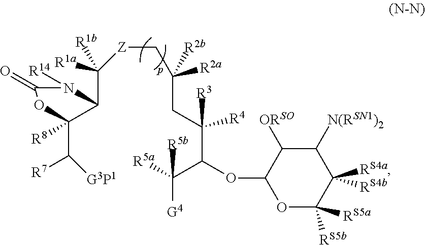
[RS5b]C1([RS5a])OC(OC(C([R5a])([G4])[R5b])C([R4])([R3])CC([R2a])([R2b])C[Z]C([R1a])([R1b])C2C(C([R7])[G3P1])([R8])OC(=O)N2[R14])C([ORSO])C([N(RSN1)2])C1([RS4b])[RS4a]
